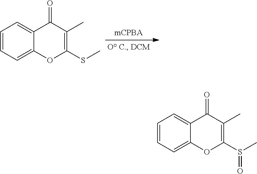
C1=CC=C2C(=C1)C(=O)C(C)=C(SC)O2.C1=CC=C2C(=C1)C(=O)C(C)=C(S(C)=O)O2
